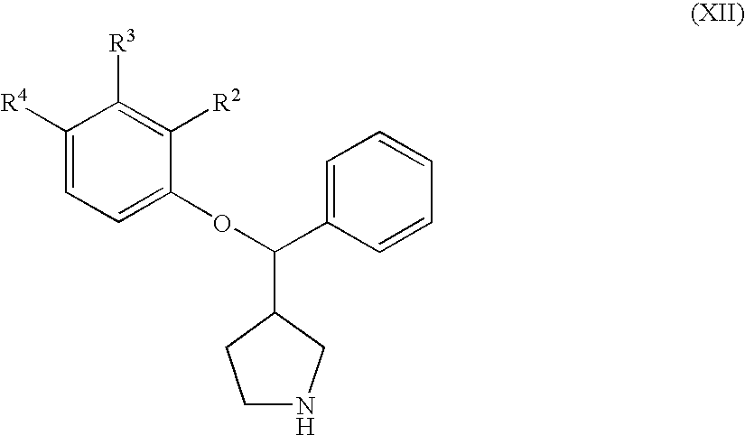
C1([R4])=CC=C(OC(C2CCNC2)C2=CC=CC=C2)C([R2])=C1[R3]
